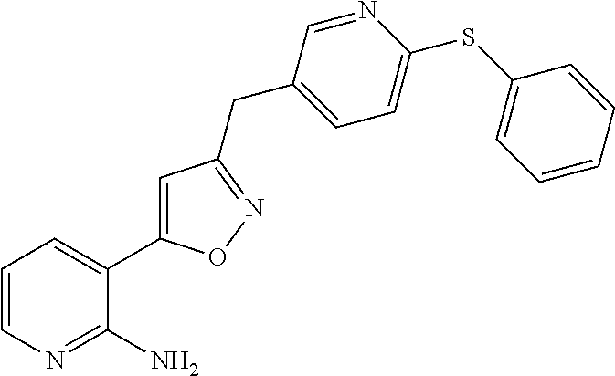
C1=CN=C(N)C(C2=CC(CC3=CC=C(SC4=CC=CC=C4)N=C3)=NO2)=C1
